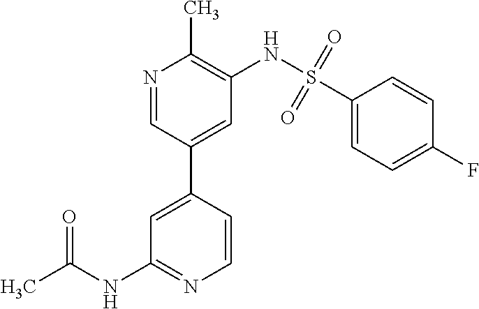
C1=C(C2=CC(NS(C3=CC=C(F)C=C3)(=O)=O)=C(C)N=C2)C=CN=C1NC(C)=O
